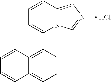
C1=CC2=CN=CN2C(C2=C3C(=CC=C2)C=CC=C3)=C1.[ HCl]
